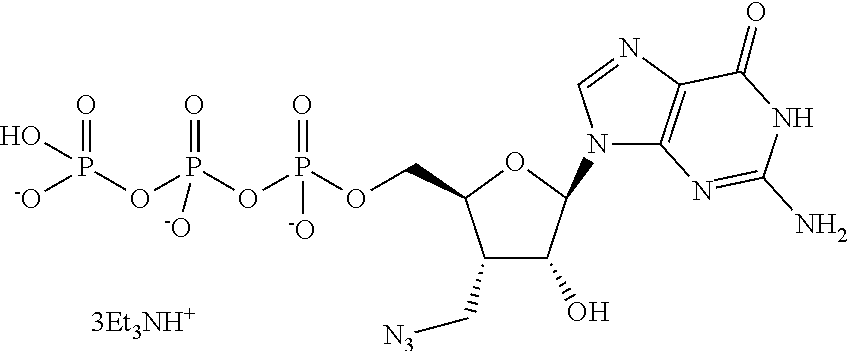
C1(C[N3])C(O)C(N2C3=C(N=C2)C(=O)NC(N)=N3)OC1COP(OP(OP(=O)([-O])O)(=O)[-O])(=O)[-O]
